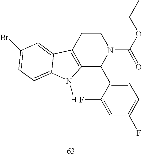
C12=C(CCN(C(=O)OCC)C1C1=CC=C(F)C=C1F)C1=CC(Br)=CC=C1N2[H]
